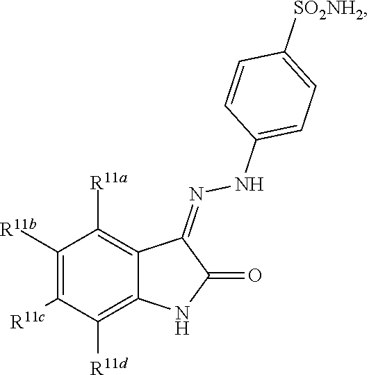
C1([R11b])=C([R11c])C([R11d])=C2C(=C1[R11a])C(=NNC1=CC=C([SO2NH2])C=C1)C(=O)N2
